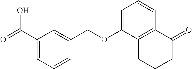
O=C(C1=CC=CC(COC2=CC=CC3=C2CCCC3=O)=C1)O
